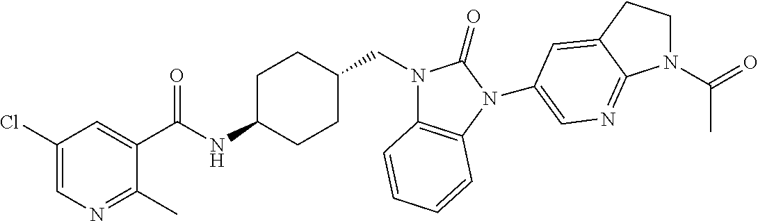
C1(Cl)=CN=C(C)C(C(NC2CCC(CN3C4=C(N(C5=CN=C6N(C(=O)C)CCC6=C5)C3=O)C=CC=C4)CC2)=O)=C1
